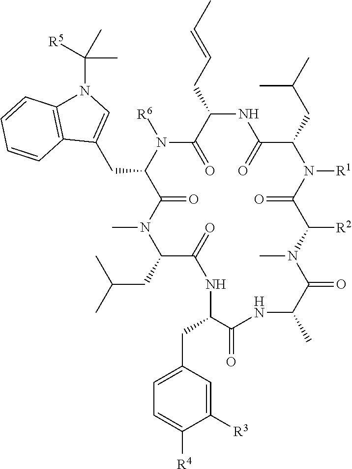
C1(=O)C(CC2=CN(C([R5])(C)C)C3=C2C=CC=C3)N([R6])C(=O)C(CC=CC)NC(=O)C(CC(C)C)N([R1])C(=O)C([R2])N(C)C(=O)C(C)NC(=O)C(CC2=CC=C([R4])C([R3])=C2)NC(=O)C(CC(C)C)N1C
